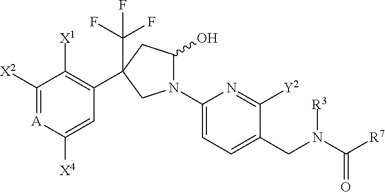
C1([X2])=[A]C([X4])=CC(C2(C(F)(F)F)CC(O)N(C3=CC=C(CN(C([R7])=O)[R3])C([Y2])=N3)C2)=C1[X1]
